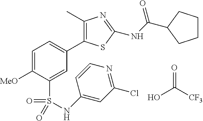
C1(C)=C(C2=CC=C([MeO])C(S(=O)(=O)NC3=CC(Cl)=NC=C3)=C2)SC(NC(=O)C2CCCC2)=N1.OC([CF3])=O
